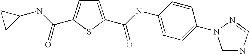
C1=C(C(=O)NC2=CC=C(N3C=NC=N3)C=C2)SC(C(NC2CC2)=O)=C1
